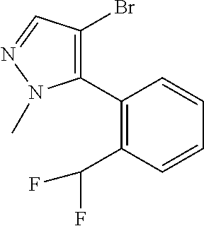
C1(C2=C(Br)C=NN2C)=C(C(F)F)C=CC=C1
